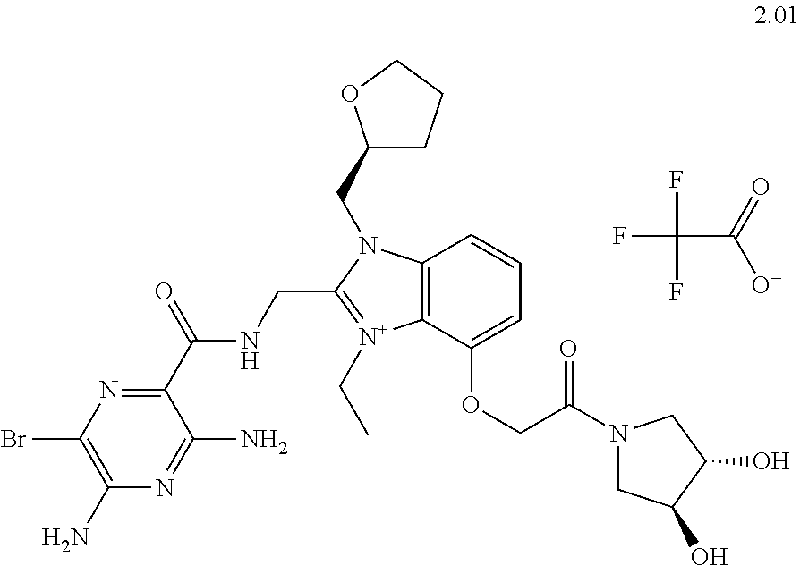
C1(N)=C(Br)N=C(C(=O)NCC2=[N+](CC)C3=C(N2CC2CCCO2)C=CC=C3OCC(N2CC(O)C(O)C2)=O)C(N)=N1.FC(C([O-])=O)(F)F
